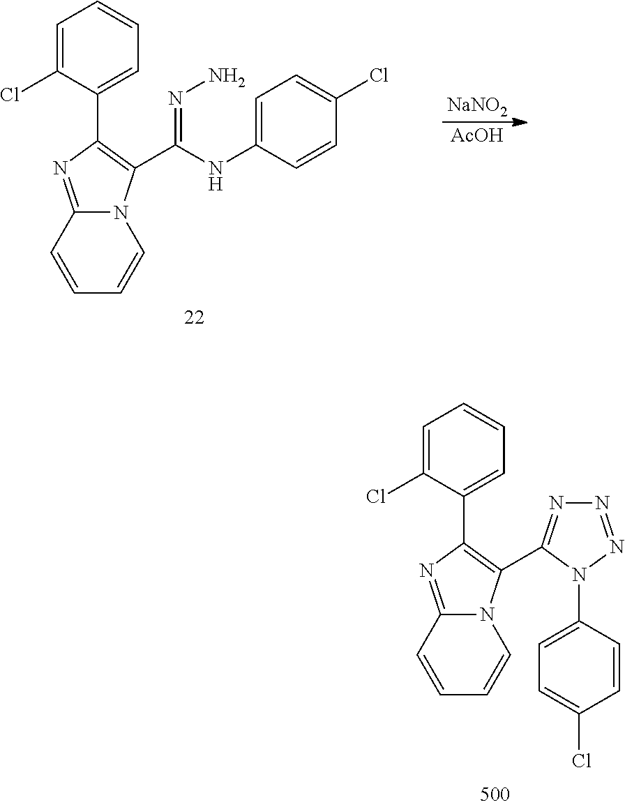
N12C(=NC(C3=CC=CC=C3Cl)=C1C1=NN=NN1C1=CC=C(Cl)C=C1)C=CC=C2.N12C(=NC(C3=CC=CC=C3Cl)=C1C(NC1=CC=C(Cl)C=C1)=NN)C=CC=C2.[NaNO2].[AcOH]
